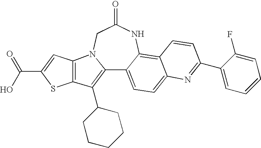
C12=C(C3CCCCC3)C3=C(N1CC(=O)NC1=C4C(=CC=C21)N=C(C1=CC=CC=C1F)C=C4)C=C(C(=O)O)S3
